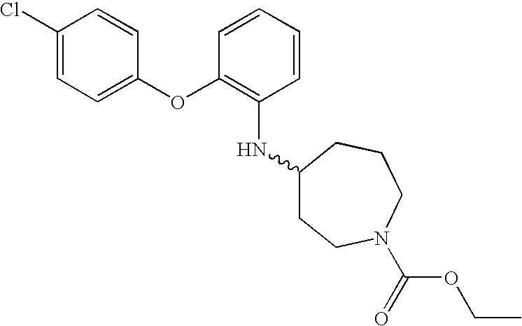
O(C1=CC=C(Cl)C=C1)C1=C(NC2CCN(C(=O)OCC)CCC2)C=CC=C1
